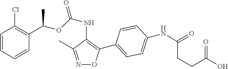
C1=CC=CC(C(OC(NC2=C(C3=CC=C(NC(=O)CCC(O)=O)C=C3)ON=C2C)=O)C)=C1Cl
